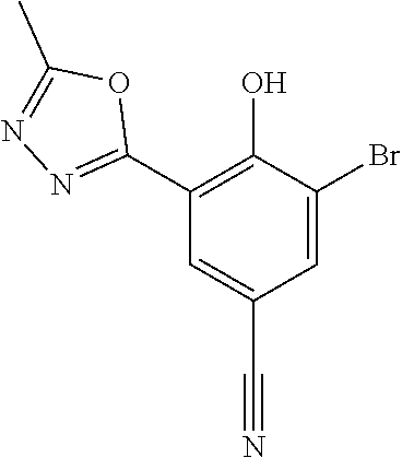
C1(C2=NN=C(C)O2)=C(O)C(Br)=CC(C#N)=C1
